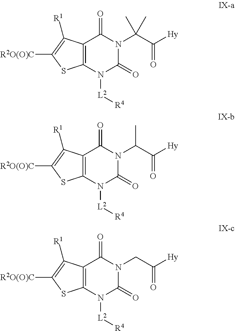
C12=C(N([L2][R4])C(=O)N(C(C(=O)[Hy])(C)C)C1=O)SC([R2O(O)C])=C2[R1].C12=C(N([L2][R4])C(=O)N(C(C(=O)[Hy])C)C1=O)SC([R2O(O)C])=C2[R1].C12=C(N([L2][R4])C(=O)N(CC(=O)[Hy])C1=O)SC([R2O(O)C])=C2[R1]
